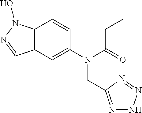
C12=C(C=C(N(CC3=NNN=N3)C(=O)CC)C=C1)C=NN2O
